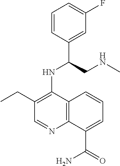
C1=CC(C(CNC)NC2=C(CC)C=NC3=C2C=CC=C3C(=O)N)=CC(F)=C1
